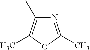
N1=C(C)OC(C)=C1C
